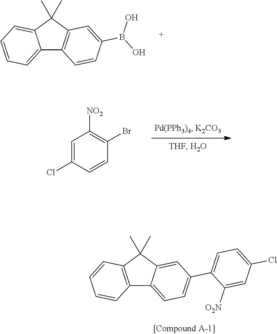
C12=CC=CC=C1C(C)(C)C1=C2C=CC(B(O)O)=C1.C1=C(Cl)C=CC(Br)=C1[NO2].C12=C(C(C)(C)C3=CC(C4=CC=C(Cl)C=C4[O2N])=CC=C13)C=CC=C2
